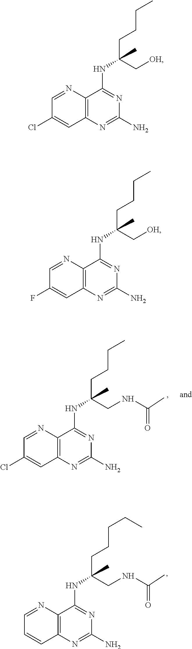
C12=C(N=C(N)N=C1NC(CNC(=O)C)(CCCC)C)C=C(Cl)C=N2.C12=C(N=C(N)N=C1NC(CNC(=O)C)(CCCCC)C)C=CC=N2.C12=C(N=C(N)N=C1NC(C[OH])(CCCC)C)C=C(Cl)C=N2.C12=C(N=C(N)N=C1NC(C[OH])(CCCC)C)C=C(F)C=N2
